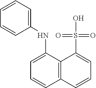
C1=CC=C(NC2=CC=CC3=C2C(S(=O)(=O)O)=CC=C3)C=C1
